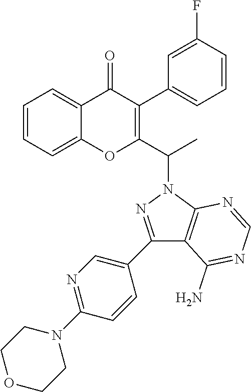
C1=CC=C2C(=C1)OC(C(N1N=C(C3=CN=C(N4CCOCC4)C=C3)C3=C1N=CN=C3N)C)=C(C1=CC=CC(F)=C1)C2=O
